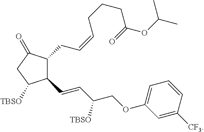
C1(C=CC(COC2=CC=CC([CF3])=C2)[TBSO])C(CC=CCCCC(OC(C)C)=O)C(=O)CC1[TBSO]
